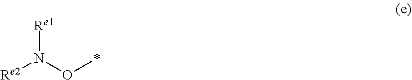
[Re2]N(O*)[Re1]
